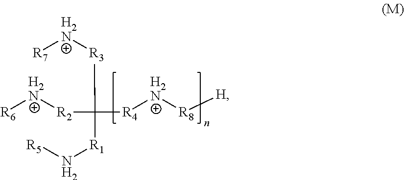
[R6][H2N][R2]C([R3][H2N][R7])([R1]N[R5])[R4][H2N][R8][H]
